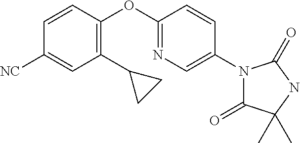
C1(OC2=C(C3CC3)C=C([NC])C=C2)=NC=C(N2C(=O)C(C)(C)NC2=O)C=C1
